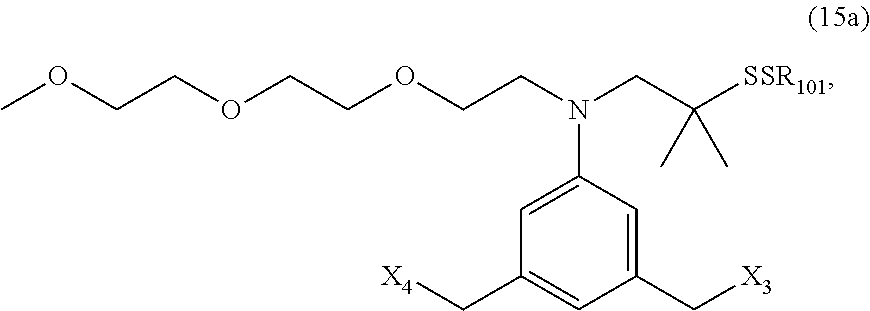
C1=C(C[X4])C=C(N(CC([SSR101])(C)C)CCOCCOCCOC)C=C1C[X3]
